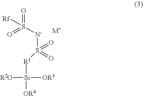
[M+].[R1](S([N-]S(=O)([Rf])=O)(=O)=O)[Si]([R2O])([OR3])[OR4]
